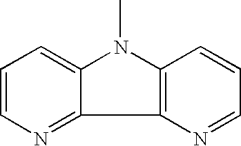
C12=C(N(C)C3=CC=CN=C13)C=CC=N2
